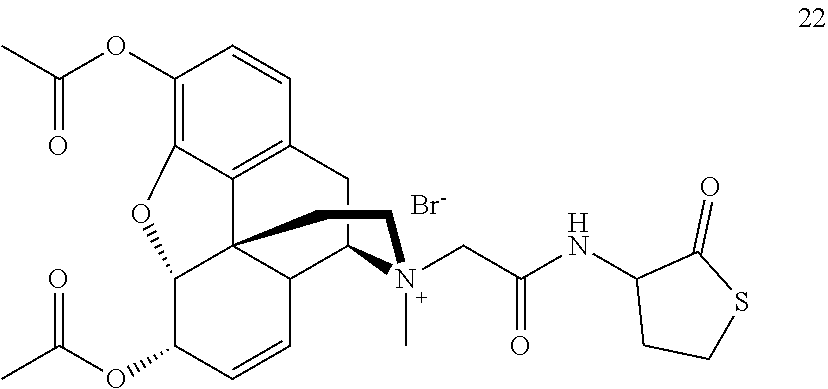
CC(OC1C=CC2C34C1OC1=C(OC(C)=O)C=CC(=C31)CC2N(CC(NC1CCSC1=O)=O)(C)CC4)=O.[Br-]
